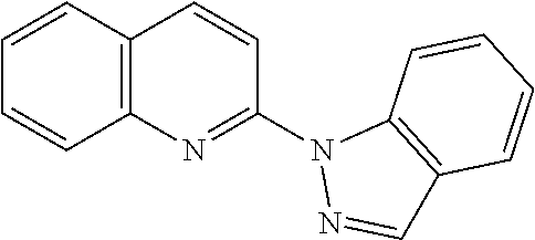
C1=CC2=C(C=C1)N=C(N1N=CC3=C1C=CC=C3)C=C2
